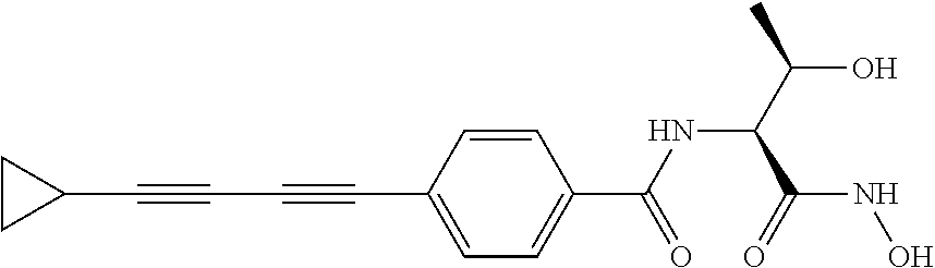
C1(C#CC#CC2=CC=C(C(NC(C(O)C)C(=O)NO)=O)C=C2)CC1
